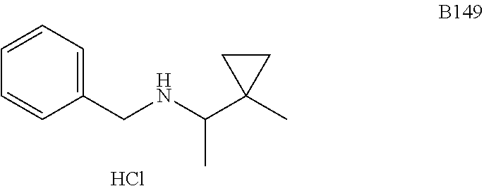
C1(CNC(C2(C)CC2)C)=CC=CC=C1.Cl
